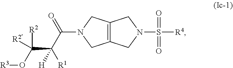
[R3]OC([R2])([R2])C([H])([R1])C(=O)N1CC2=C(C1)CN(S(=O)(=O)[R4])C2
